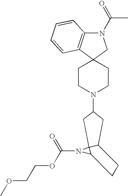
C1CN(C2CC3C4(N(C(=O)OCCOC)C4CC3)C2)CCC12CN(C(C)=O)C1=C2C=CC=C1
